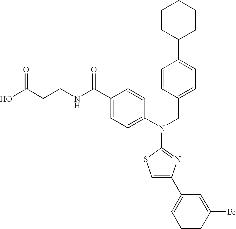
OC(CCNC(C1=CC=C(N(CC2=CC=C(C3CCCCC3)C=C2)C2=NC(C3=CC=CC(Br)=C3)=CS2)C=C1)=O)=O
